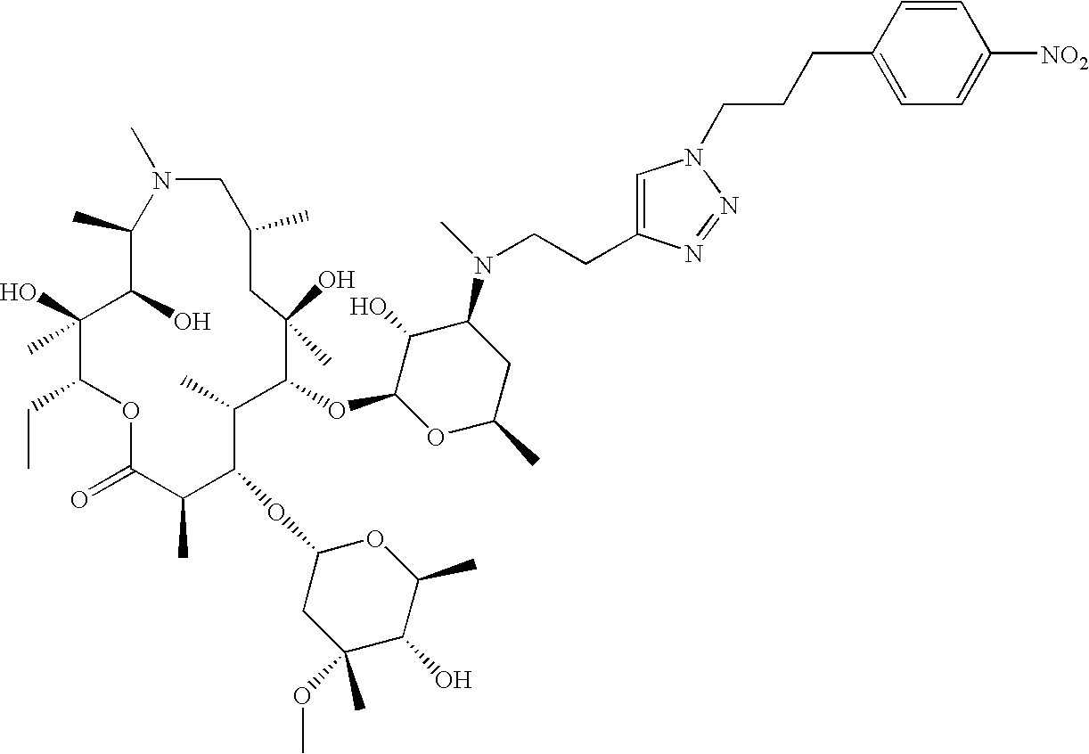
C1(C)C(O)C(O)(C)C(CC)OC(=O)C(C)C(OC2CC(C)(OC)C(O)C(C)O2)C(C)C(OC2OC(C)CC(N(C)CCC3=CN(CCCC4=CC=C([NO2])C=C4)N=N3)C2O)C(O)(C)CC(C)CN1C
